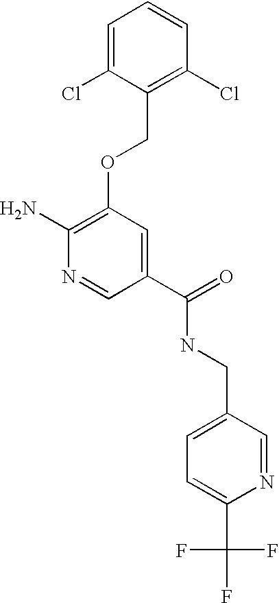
C1(Cl)=C(COC2=C(N)N=CC(C(=O)NCC3=CC=C(C(F)(F)F)N=C3)=C2)C(Cl)=CC=C1
